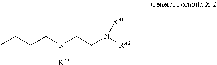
CCCCN(CCN([RA2])[RA1])[RA3]
